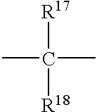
C([R18])(C)([R17])C
